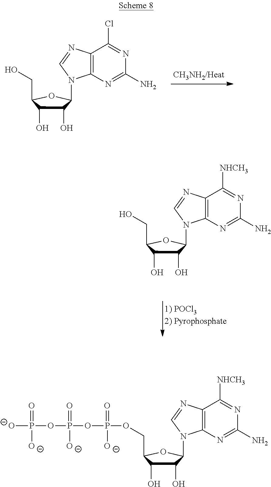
OCC1C(O)C(O)C(N2C3=C(C(Cl)=NC(N)=N3)N=C2)O1.OCC1C(O)C(O)C(N2C3=C(C([NHCH3])=NC(N)=N3)N=C2)O1.[O-]P(=O)([O-])OP(OP(OCC1C(O)C(O)C(N2C3=C(C([NHCH3])=NC(N)=N3)N=C2)O1)(=O)[O-])(=O)[O-]
